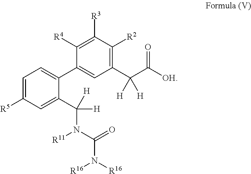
C1=C([R5])C=C(C(N(C(N([R16])[R16])=O)[R11])([H])[H])C(C2=CC(C(C(=O)[OH])([H])[H])=C([R2])C([R3])=C2[R4])=C1
